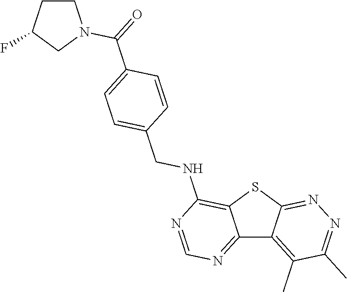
C12=NC=NC(NCC3=CC=C(C(=O)N4CCC(F)C4)C=C3)=C1SC1=NN=C(C)C(C)=C21
